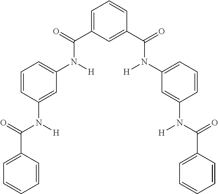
C1=C(C(=O)N(C2=CC=CC(N(C(=O)C3=CC=CC=C3)[H])=C2)[H])C=C(C(=O)N([H])C2=CC=CC(N([H])C(=O)C3=CC=CC=C3)=C2)C=C1
